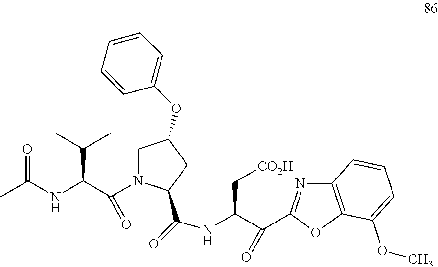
CC(NC(C(C)C)C(N1CC(OC2=CC=CC=C2)CC1C(=O)NC(C(=O)C1=NC2=C(O1)C(OC)=CC=C2)C[CO2H])=O)=O
